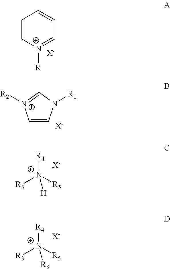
C1=C[N+]([R])=CC=C1.[X-].C1=C[N+]([R2])=CN1[R1].[X-].[R4][N+]([R5])([R3])[H].[X-].[R4][N+]([R5])([R3])[R6].[X-]
